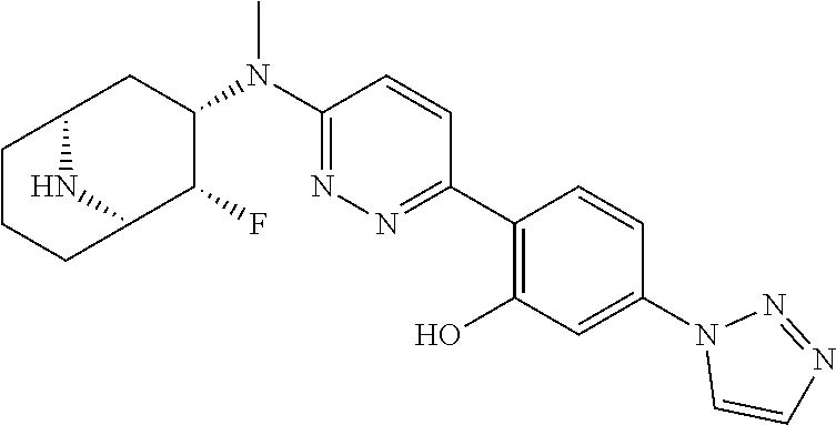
C1(N(C2=NN=C(C3=C(O)C=C(N4C=CN=N4)C=C3)C=C2)C)CC2CCCC(C1F)N2
